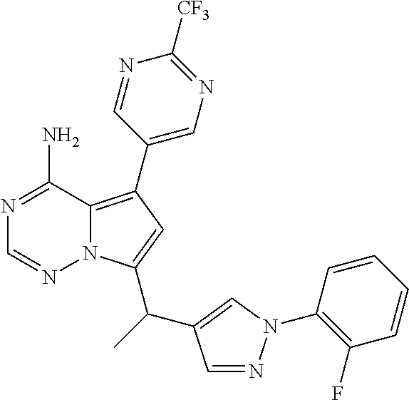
C1(C2=C3N(C(C(C4=CN(C5=C(F)C=CC=C5)N=C4)C)=C2)N=CN=C3N)=CN=C([CF3])N=C1
